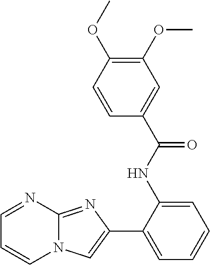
C1(NC(C2=CC(OC)=C(OC)C=C2)=O)=CC=CC=C1C1=CN2C(=N1)N=CC=C2
